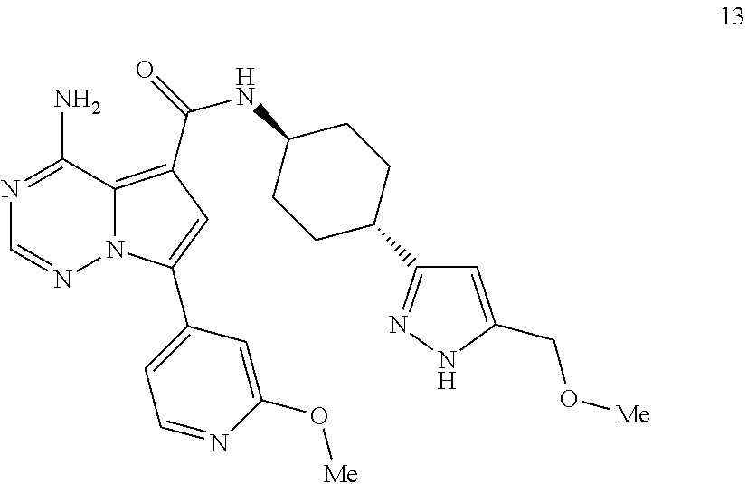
N1=C(N)C2=C(C(=O)NC3CCC(C4=NNC(CO[Me])=C4)CC3)C=C(C3=CC=NC(O[Me])=C3)N2N=C1
